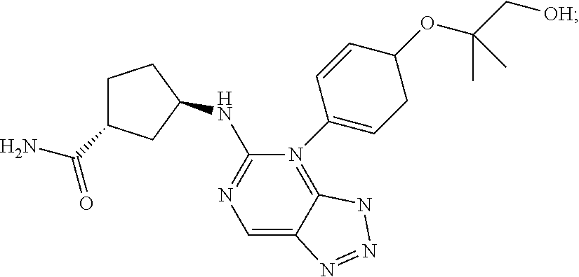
C1C(C(N)=O)CC(NC2=NC=C3C(=N2C2=CCC(OC(C[OH])(C)C)C=C2)NN=N3)C1
